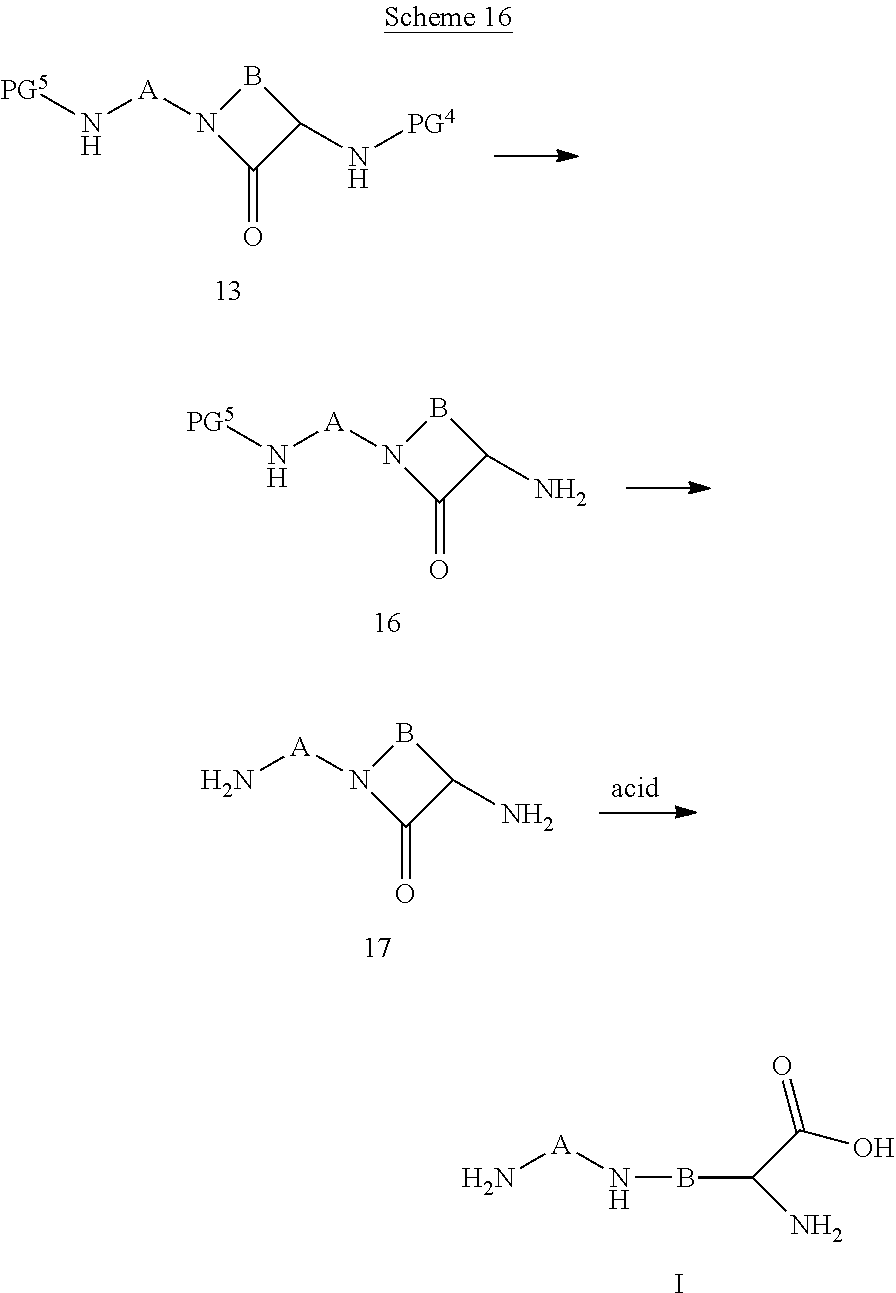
[A](N)NBC(C(=O)O)N.I.B1C(N[PG4])C(=O)N1[A]N[PG5].B1C(N)C(=O)N1[A]N.B1C(N)C(=O)N1[A]N[PG5]
